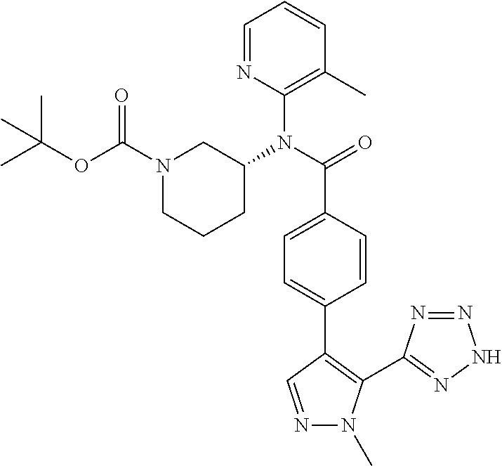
C1=NC(N(C(=O)C2=CC=C(C3=C(C4=NNN=N4)N(C)N=C3)C=C2)C2CN(C(OC(C)(C)C)=O)CCC2)=C(C)C=C1
